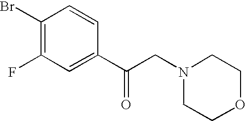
C1(Br)=C(F)C=C(C(CN2CCOCC2)=O)C=C1
